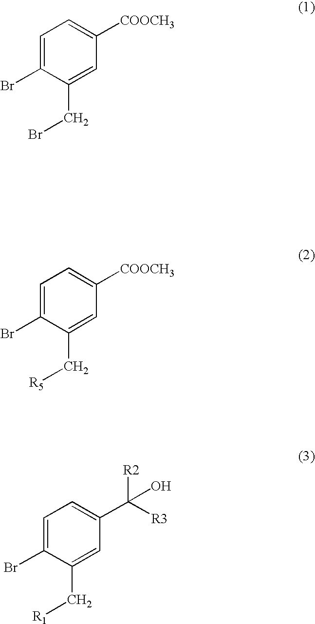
C1=C(Br)C(CBr)=CC([COOCH3])=C1.C1=C(Br)C(C[R5])=CC([COOCH3])=C1.C1=C(Br)C(C[R1])=CC(C([R2])([R3])O)=C1
